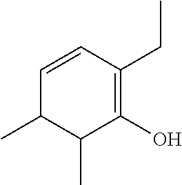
C1=CC(CC)=C(O)C(C)C1C
